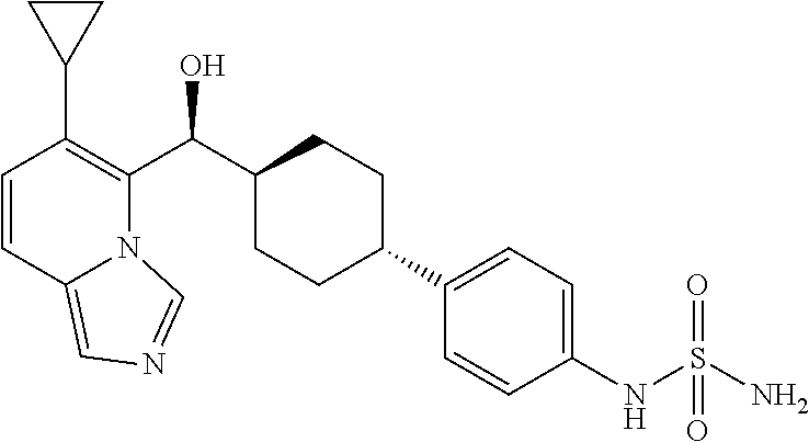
C1(C(C2=C(C3CC3)C=CC3=CN=CN23)O)CCC(C2=CC=C(NS(N)(=O)=O)C=C2)CC1
